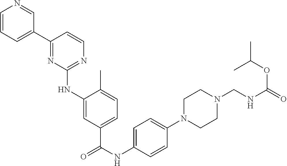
C1=CC=C(C2=NC(NC3=CC(C(NC4=CC=C(N5CCN(CNC(=O)OC(C)C)CC5)C=C4)=O)=CC=C3C)=NC=C2)C=N1
